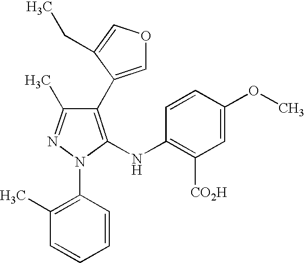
C1(C2=COC=C2CC)=C(NC2=C([CO2H])C=C(OC)C=C2)N(C2=C(C)C=CC=C2)N=C1C
